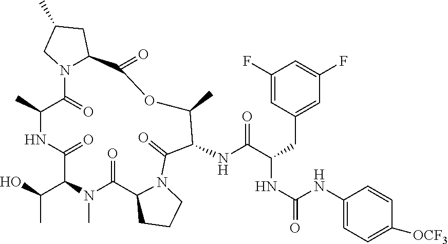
N(C1C(C)OC(=O)C2N(C(=O)C(C)NC(=O)C(C(O)C)N(C)C(=O)C3CCCN3C1=O)CC(C)C2)C(C(CC1=CC(F)=CC(F)=C1)NC(=O)NC1=CC=C([OCF3])C=C1)=O
